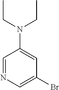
C1=NC=C(Br)C=C1N(CC)CC
